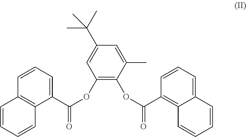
C1=CC2=C(C(C(OC3=C(OC(C4=C5C(=CC=C4)C=CC=C5)=O)C(C)=CC(C(C)(C)C)=C3)=O)=C1)C=CC=C2
